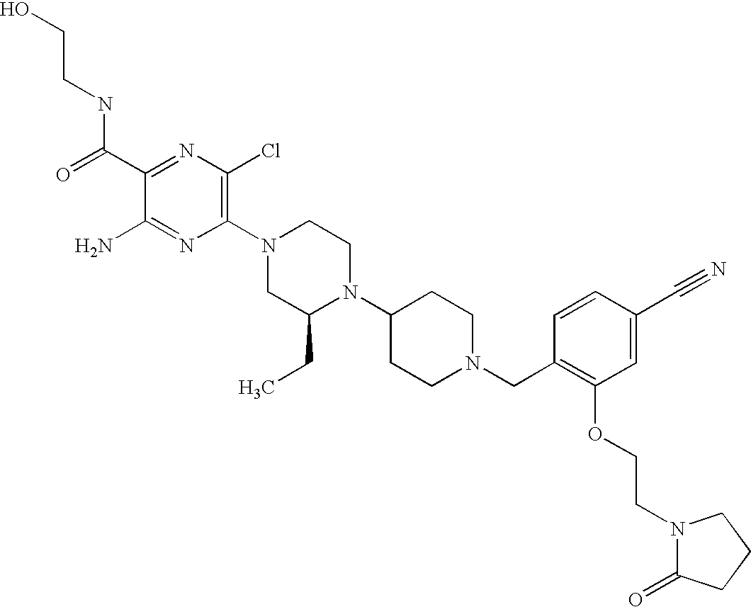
C1(C(NCCO)=O)=NC(Cl)=C(N2CC(CC)N(C3CCN(CC4=C(OCCN5C(=O)CCC5)C=C(C#N)C=C4)CC3)CC2)N=C1N
